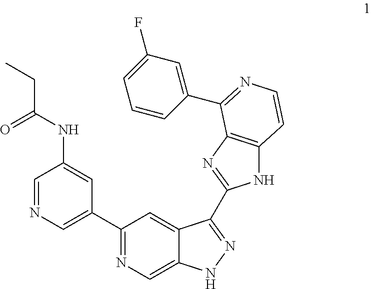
C1=NC=C(C2=NC=C3C(=C2)C(C2=NC4=C(N2)C=CN=C4C2=CC(F)=CC=C2)=NN3)C=C1NC(CC)=O
